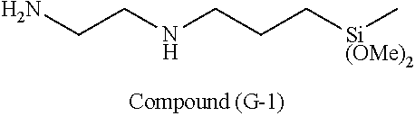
NCCNCCC[Si(OMe)2]C
